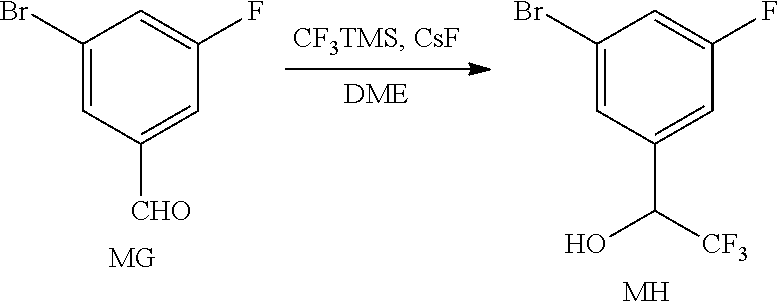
C1(Br)=CC([CHO])=CC(F)=C1.C1(Br)=CC(C([CF3])O)=CC(F)=C1.[MH]
